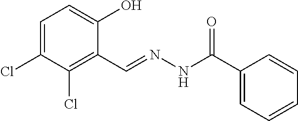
C1=C(Cl)C(Cl)=C(C=NNC(C2=CC=CC=C2)=O)C(O)=C1
